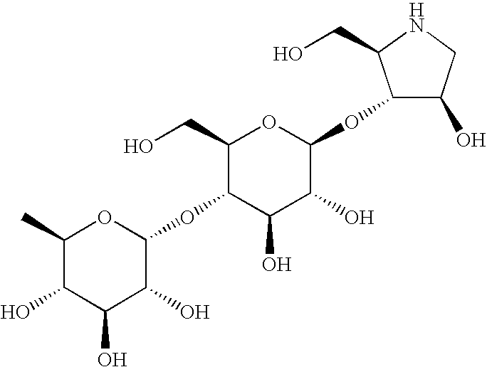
C1(C)C(O)C(O)C(O)C(OC2C(O)C(O)C(OC3C(O)CNC3CO)OC2CO)O1
